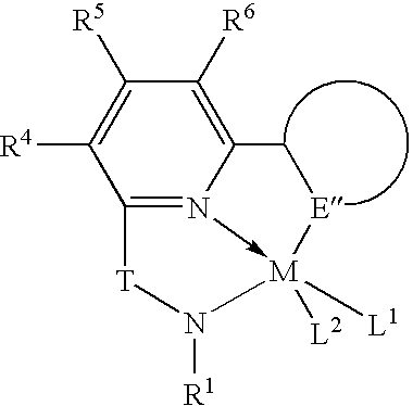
C1([R6])=C2N3->[M]([L1])([L2])([E]C2)N([R1])[T]C=3C([R4])=C1[R5]
